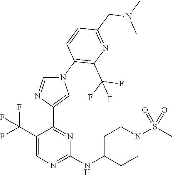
C1(C(F)(F)F)=CN=C(NC2CCN(S(C)(=O)=O)CC2)N=C1C1=CN(C2=C(C(F)(F)F)N=C(CN(C)C)C=C2)C=N1
